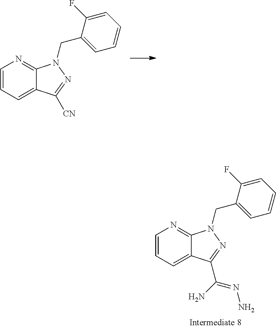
C12=NC=CC=C1C([CN])=NN2CC1=CC=CC=C1F.C12=NC=CC=C1C(C(N)=NN)=NN2CC1=CC=CC=C1F
